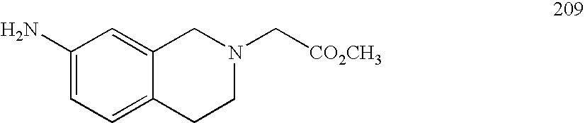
C1(N)=CC=C2C(=C1)CN(C[CO2CH3])CC2
